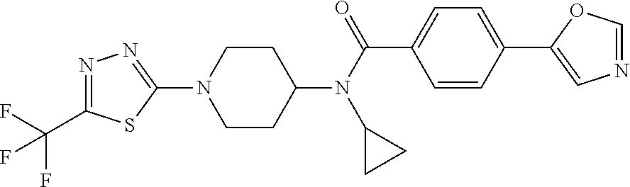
C1CC(N(C(C2=CC=C(C3=CN=CO3)C=C2)=O)C2CC2)CCN1C1=NN=C(C(F)(F)F)S1
